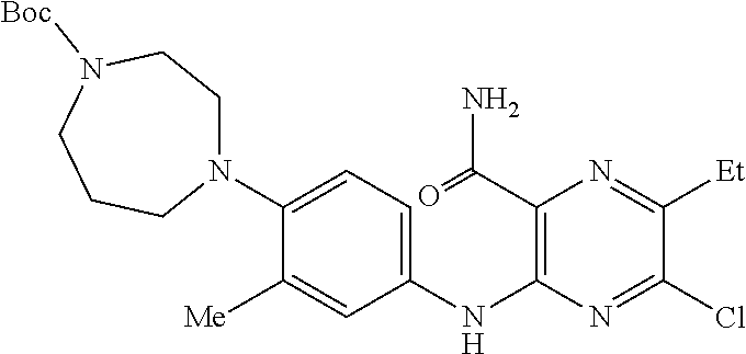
C1(N2CCN([Boc])CCC2)=CC=C(NC2=C(C(=O)N)N=C([Et])C(Cl)=N2)C=C1[Me]
